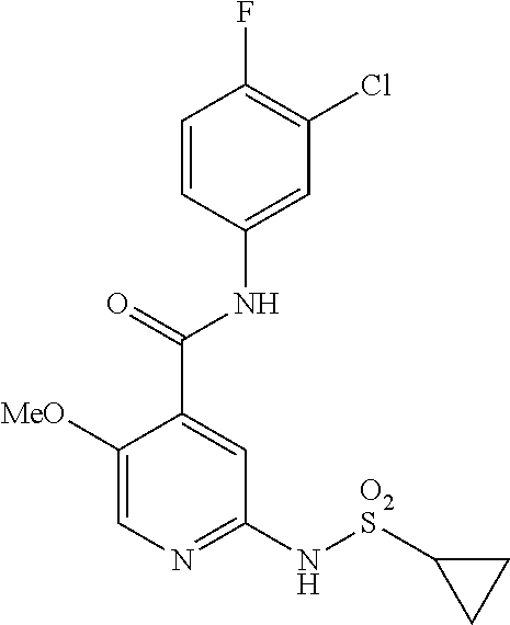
C1=CC(NC(C2=CC(N[O2S]C3CC3)=NC=C2[MeO])=O)=CC(Cl)=C1F
